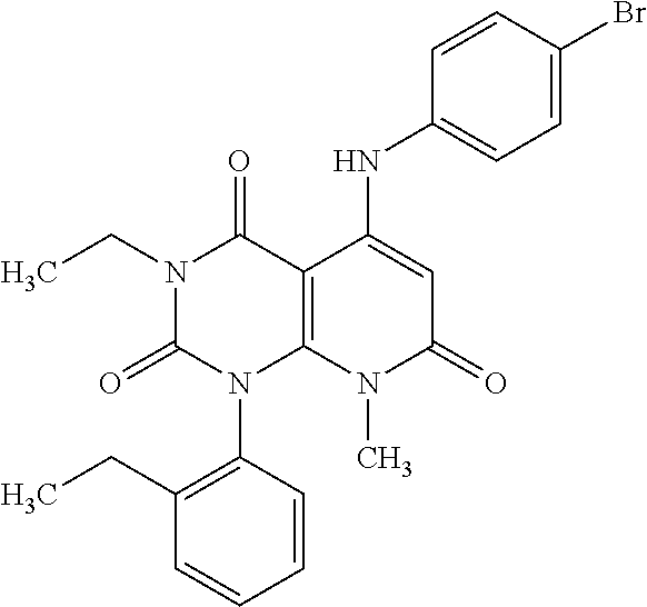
C1=CC(N2C3=C(C(=O)N(CC)C2=O)C(NC2=CC=C(Br)C=C2)=CC(=O)N3C)=C(CC)C=C1
